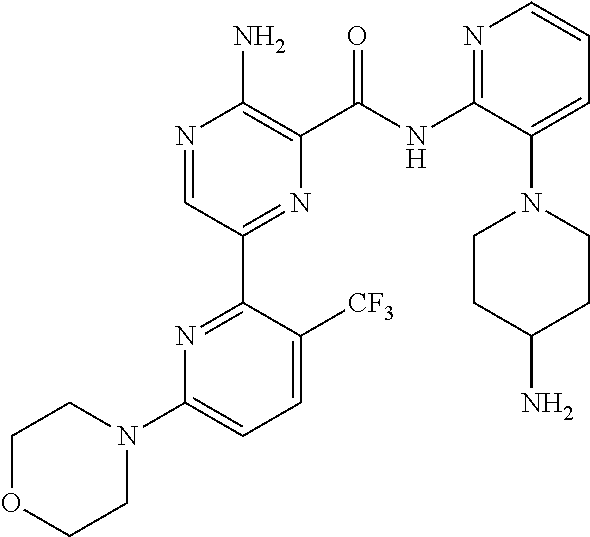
N1=CC(C2=NC(N3CCOCC3)=CC=C2[CF3])=NC(C(NC2=NC=CC=C2N2CCC(N)CC2)=O)=C1N
